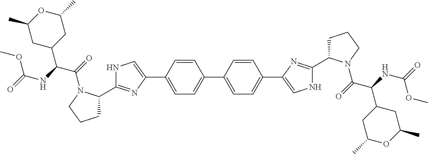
C1=C(C2=CNC(C3CCCN3C(C(C3CC(C)OC(C)C3)NC(=O)OC)=O)=N2)C=CC(C2=CC=C(C3=CNC(C4CCCN4C(C(C4CC(C)OC(C)C4)NC(=O)OC)=O)=N3)C=C2)=C1
